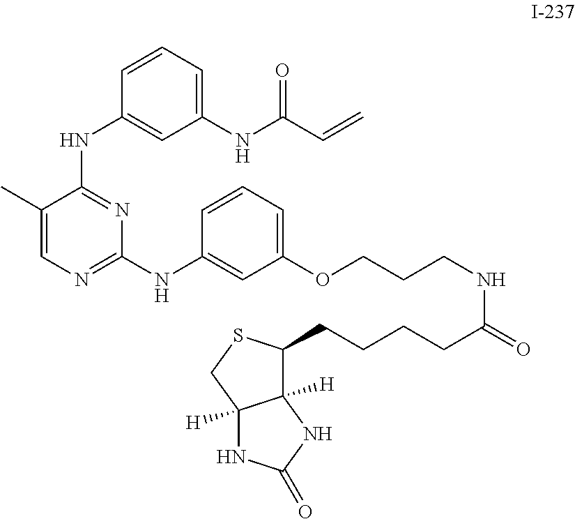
C1(C)=CN=C(NC2=CC(OCCCNC(=O)CCCCC3C4([H])C([H])(CS3)NC(=O)N4)=CC=C2)N=C1NC1=CC(NC(C=C)=O)=CC=C1
